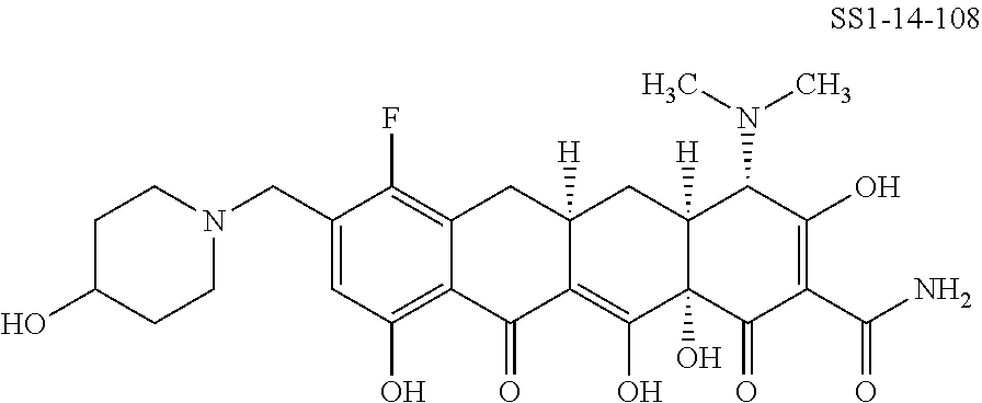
C1(CN2CCC(O)CC2)=CC(O)=C2C(=C1F)CC1([H])C(=C(O)C3(O)C([H])(C1)C(N(C)C)C(O)=C(C(N)=O)C3=O)C2=O
